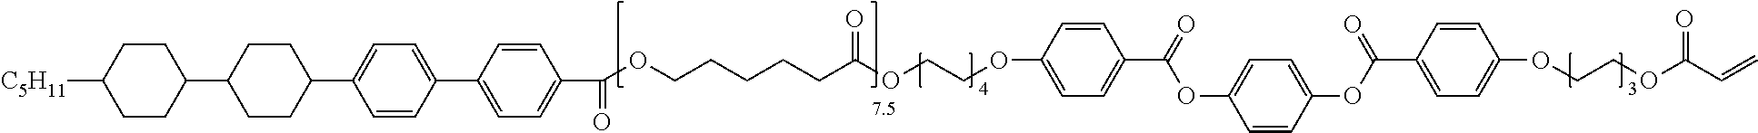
C1CC(C2CCC(C3=CC=C(C4=CC=C(C(=O)OCCCCCC(OCCOC5=CC=C(C(OC6=CC=C(OC(=O)C7=CC=C(OCCOC(C=C)=O)C=C7)C=C6)=O)C=C5)=O)C=C4)C=C3)CC2)CCC1[C5H11]
